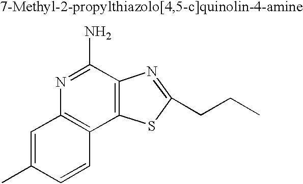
C1=C(C)C=CC2=C1N=C(N)C1=C2SC(CCC)=N1
